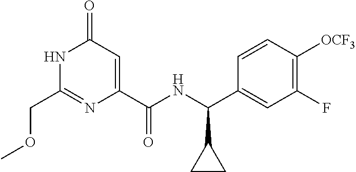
C1(COC)=NC(C(NC(C2=CC(F)=C([OCF3])C=C2)C2CC2)=O)=CC(=O)N1
